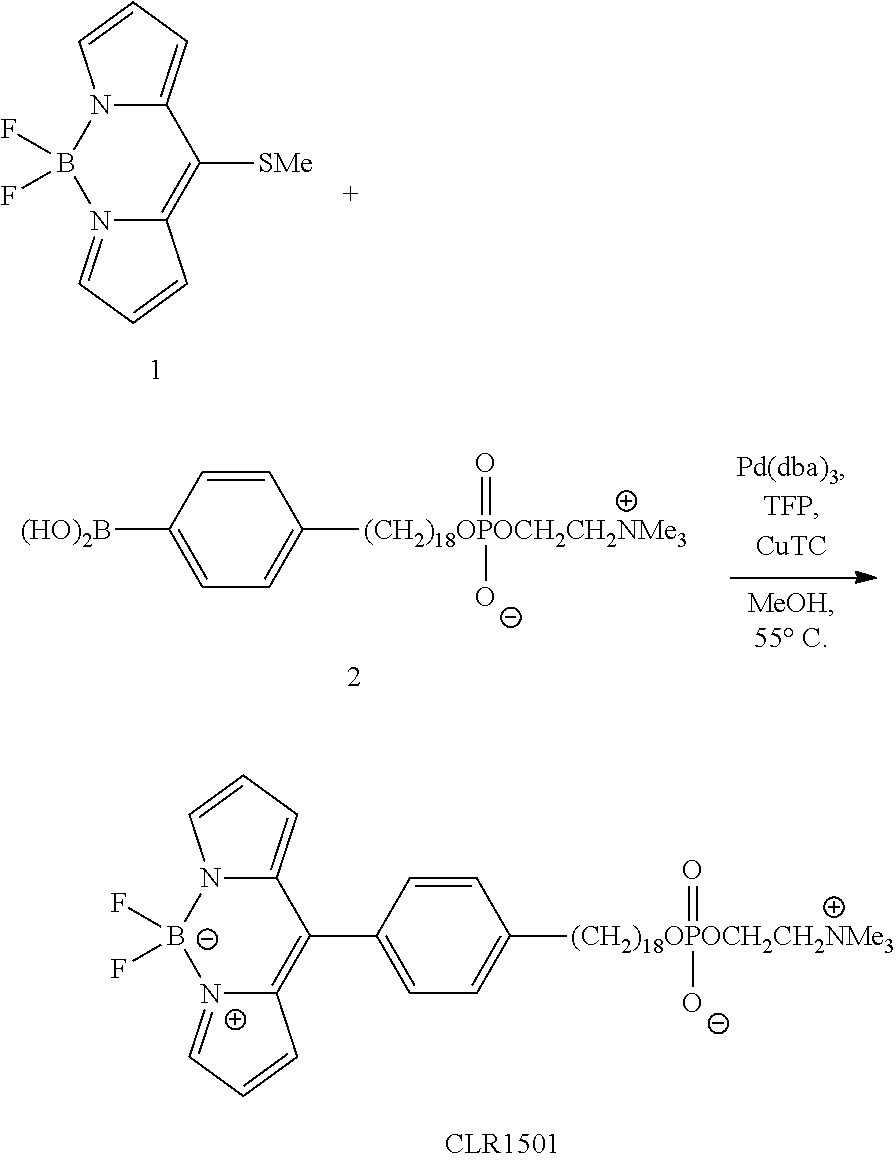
C12=CC=CN1B(F)(F)N1=CC=CC1=C2[SMe].C1=CC([(HO)2B])=CC=C1[(CH2)18OPOCH2CH2NMe3]([O-])=O.C1=CC(C2=C3[N+](=CC=C3)[B-](F)(F)N3C2=CC=C3)=CC=C1[(CH2)18OPOCH2CH2NMe3]([O-])=O
